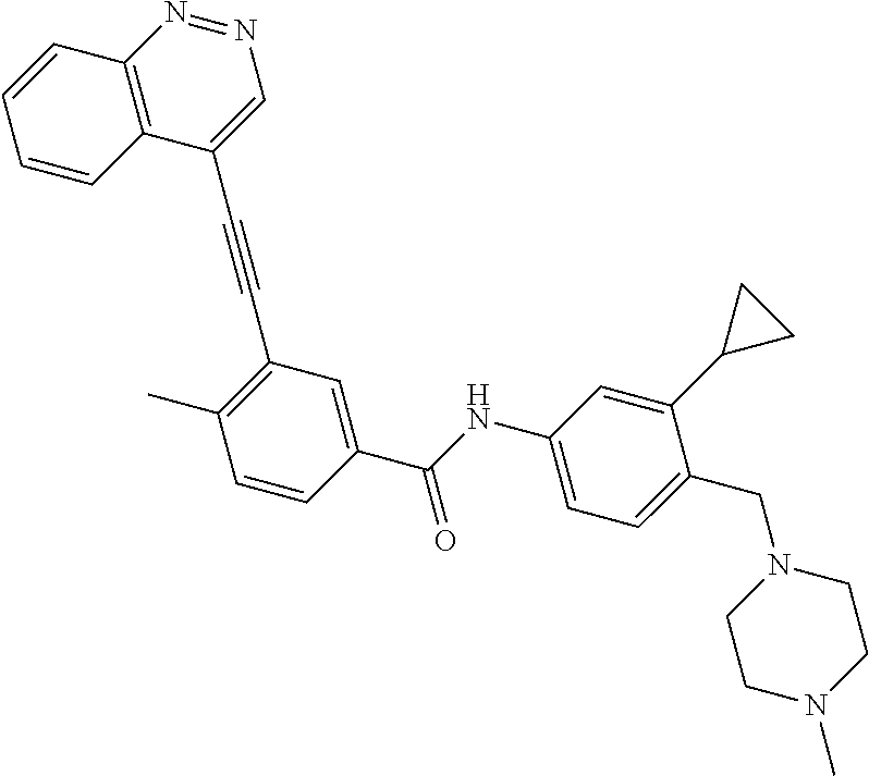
C1=CC2=C(C=C1)N=NC=C2C#CC1=C(C)C=CC(C(NC2=CC=C(CN3CCN(C)CC3)C(C3CC3)=C2)=O)=C1
